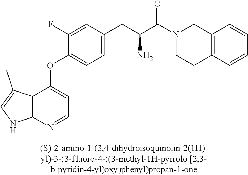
C1(F)=CC(CC(C(N2CCC3=C(C2)C=CC=C3)=O)N)=CC=C1OC1=CC=NC2=C1C(C)=CN2
